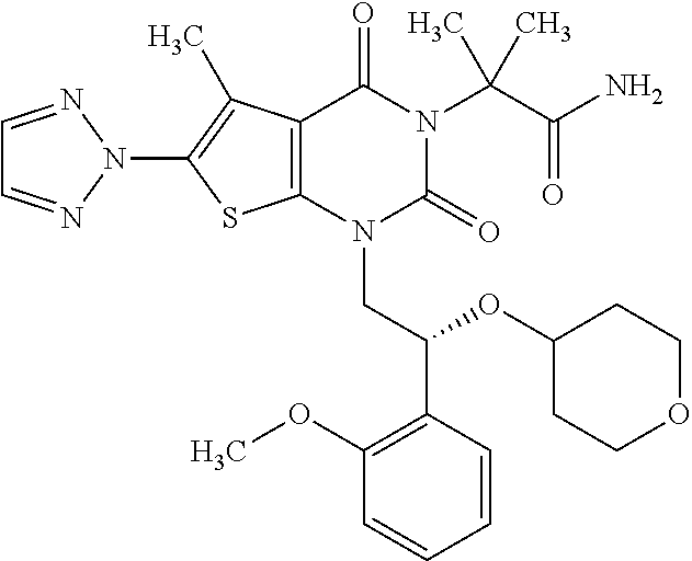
C12=C(C(C)=C(N3N=CC=N3)S1)C(=O)N(C(C(=O)N)(C)C)C(=O)N2CC(C1=C(OC)C=CC=C1)OC1CCOCC1
